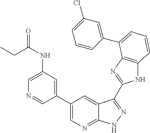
C1(C2=CN=C3C(=C2)C(C2=NC4=C(N2)C=CC=C4C2=CC(Cl)=CC=C2)=NN3)=CC(NC(=O)CC)=CN=C1
